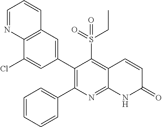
C12=C(C=C(C3=C(C4=CC=CC=C4)N=C4C(=C3S(=O)(CC)=O)C=CC(=O)N4)C=C1Cl)C=CC=N2
